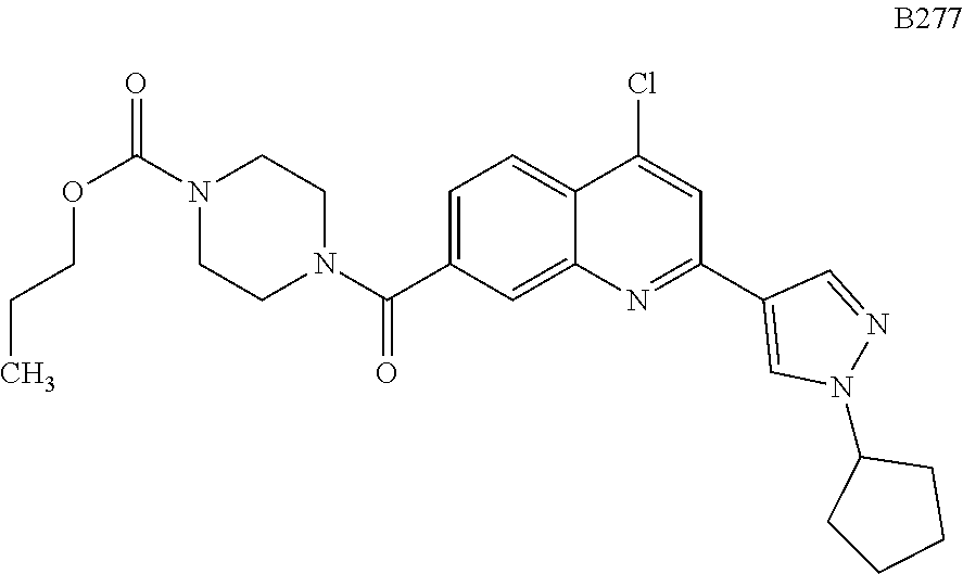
C1=C(C(N2CCN(C(=O)OCCC)CC2)=O)C=C2C(=C1)C(Cl)=CC(C1=CN(C3CCCC3)N=C1)=N2
